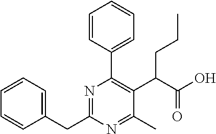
C(C1=CC=CC=C1)C1=NC(C2=CC=CC=C2)=C(C(C(O)=O)CCC)C(C)=N1
